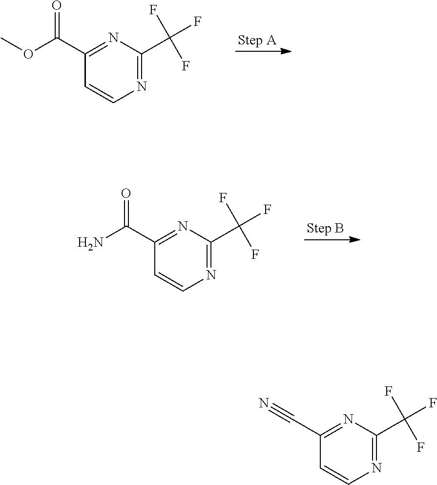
N1=C(C(F)(F)F)N=C(C(OC)=O)C=C1.N1=C(C(F)(F)F)N=C(C(N)=O)C=C1.N1=C(C(F)(F)F)N=C(C#N)C=C1
